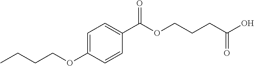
C1=C(OCCCC)C=CC(C(OCCCC(O)=O)=O)=C1
